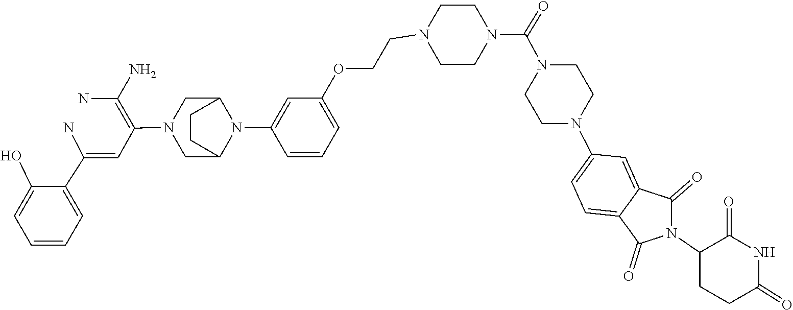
C1(O)=CC=CC=C1C(=CC(=C(N)N)N1CC2N(C3=CC(OCCN4CCN(C(N5CCN(C6=CC=C7C(=O)N(C8CCC(=O)NC8=O)C(=O)C7=C6)CC5)=O)CC4)=CC=C3)C(C1)CC2)N
